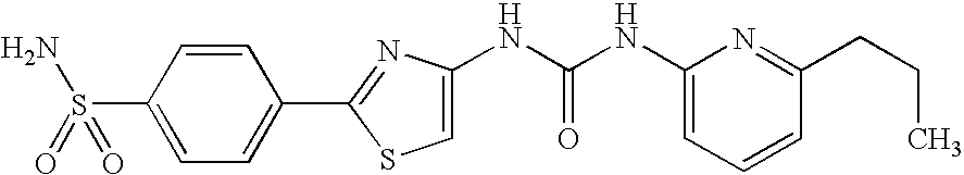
C1=CC(S(=O)(=O)N)=CC=C1C1=NC(NC(NC2=CC=CC(CCC)=N2)=O)=CS1
